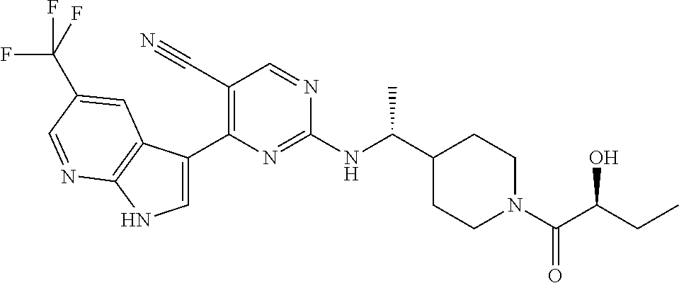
C1(C(NC2=NC(C3=CNC4=C3C=C(C(F)(F)F)C=N4)=C(C#N)C=N2)C)CCN(C(C(CC)O)=O)CC1
